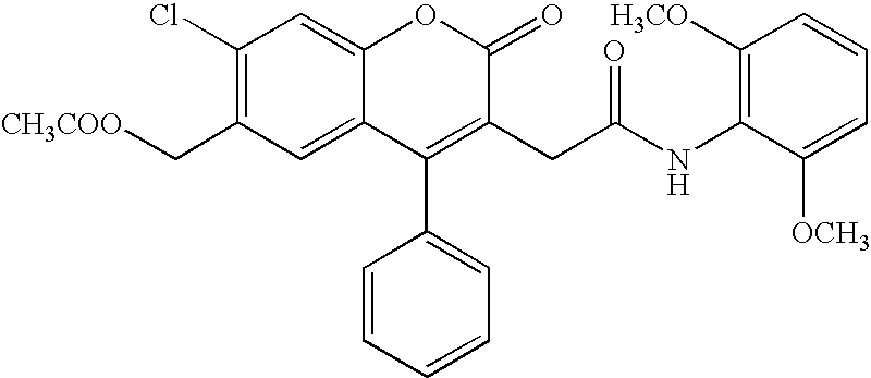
C1(Cl)=C(C[CH3COO])C=C2C(=C1)OC(=O)C(CC(NC1=C([H3CO])C=CC=C1[OCH3])=O)=C2C1=CC=CC=C1
